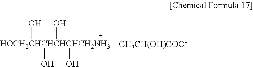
[HOCH2CHCHCHCHCH2NH3](O)(O)(O)O.[CH3CH(OH)COO-]
